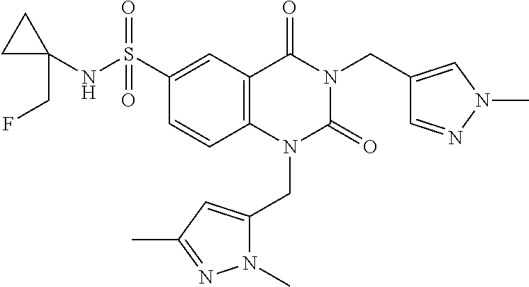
C1=CC2=C(C=C1S(NC1(CF)CC1)(=O)=O)C(=O)N(CC1=CN(C)N=C1)C(=O)N2CC1=CC(C)=NN1C
